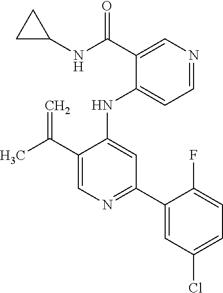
C1(NC2=CC(C3=CC(Cl)=CC=C3F)=NC=C2C(C)=C)=CC=NC=C1C(NC1CC1)=O
